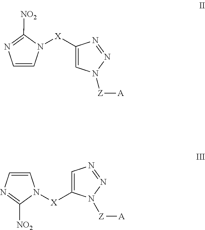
C1=CN([X]C2=CN([Z][A])N=N2)C([NO2])=N1.C1=CN=C([NO2])N1[X]C1=CN=NN1[Z][A]
